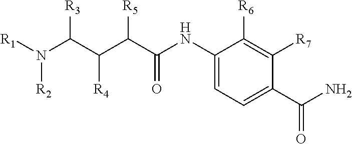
C1(NC(C(C(C(N([R1])[R2])[R3])[R4])[R5])=O)=CC=C(C(N)=O)C([R7])=C1[R6]
